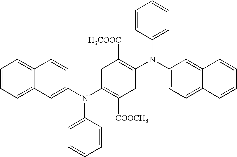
C12=CC=CC=C1C=CC(N(C1=C([COOCH3])CC(N(C3=CC=C4C(=C3)C=CC=C4)C3=CC=CC=C3)=C([H3COOC])C1)C1=CC=CC=C1)=C2
